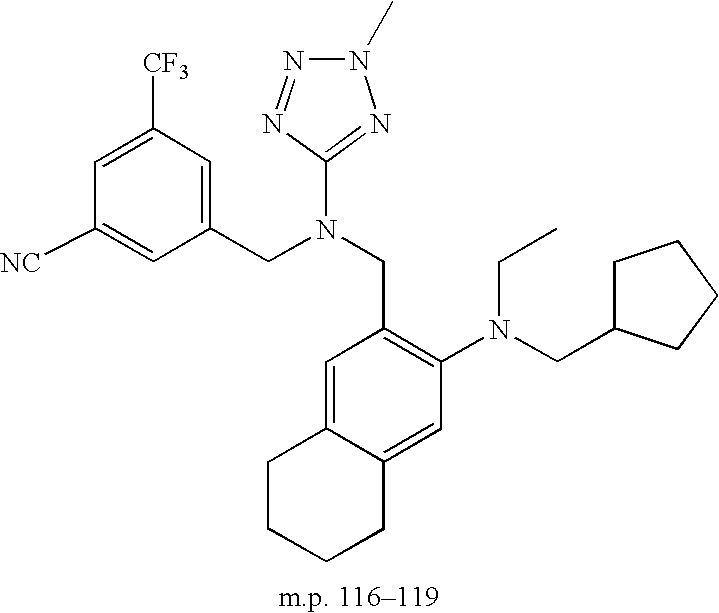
[NC]C1=CC(CN(CC2=C(N(CC3CCCC3)CC)C=C3C(=C2)CCCC3)C2=NN(C)N=N2)=CC([CF3])=C1
